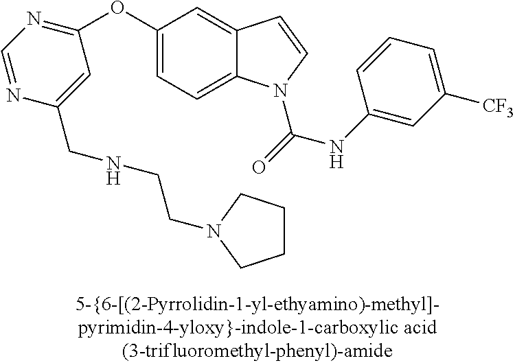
C1=C(OC2=NC=NC(CNCCN3CCCC3)=C2)C=C2C(=C1)N(C(=O)NC1=CC([CF3])=CC=C1)C=C2
